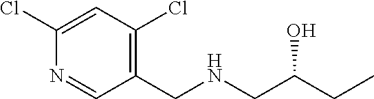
C1(Cl)=CC(Cl)=C(CNCC(CC)O)C=N1
